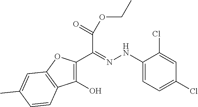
C1(C(=NNC2=CC=C(Cl)C=C2Cl)C(=O)OCC)=C(O)C2=C(O1)C=C(C)C=C2
